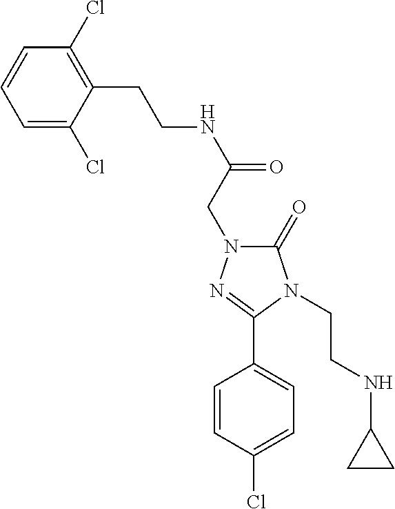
C1=C(Cl)C(CCNC(=O)CN2C(=O)N(CCNC3CC3)C(C3=CC=C(Cl)C=C3)=N2)=C(Cl)C=C1
